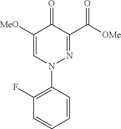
C1(F)=C(N2N=C(C([OMe])=O)C(=O)C([MeO])=C2)C=CC=C1
